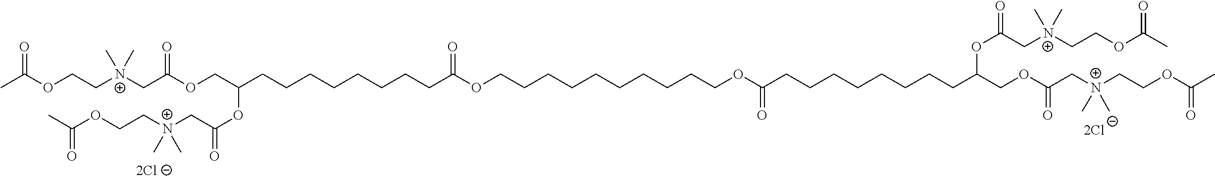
[2Cl].CC(OCC[N+](CC(=O)OCC(CCCCCCCCC(OCCCCCCCCCCOC(CCCCCCCCC(COC(C[N+](CCOC(=O)C)(C)C)=O)OC(=O)C[N+](CCOC(C)=O)(C)C)=O)=O)OC(=O)C[N+](CCOC(C)=O)(C)C)(C)C)=O.[2Cl]
